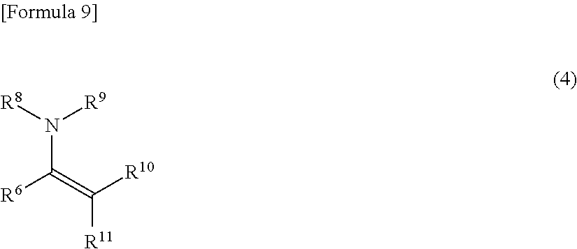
N(C(=C([R10])[R11])[R6])([R8])[R9]
